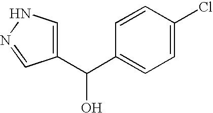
C1(C(C2=CC=C(Cl)C=C2)O)=CNN=C1
